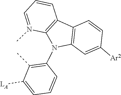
C1=CC2=C(N(C)=C1)N(C1=C(C)C([LA])=CC=C1)C1=C2C=CC([Ar2])=C1
